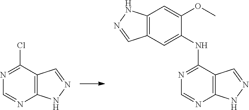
C12=C(NN=C1)N=CN=C2Cl.C12=C(NN=C1)N=CN=C2NC1=CC2=C(C=C1OC)NN=C2
